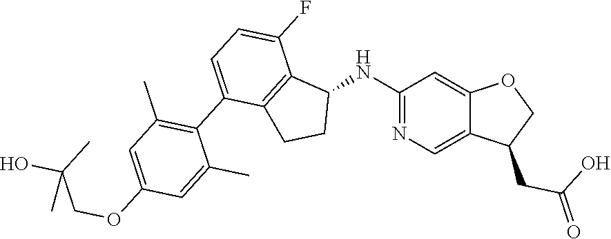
C1(NC2C3=C(CC2)C(C2=C(C)C=C(OCC(O)(C)C)C=C2C)=CC=C3F)=NC=C2C(=C1)OCC2CC(O)=O
